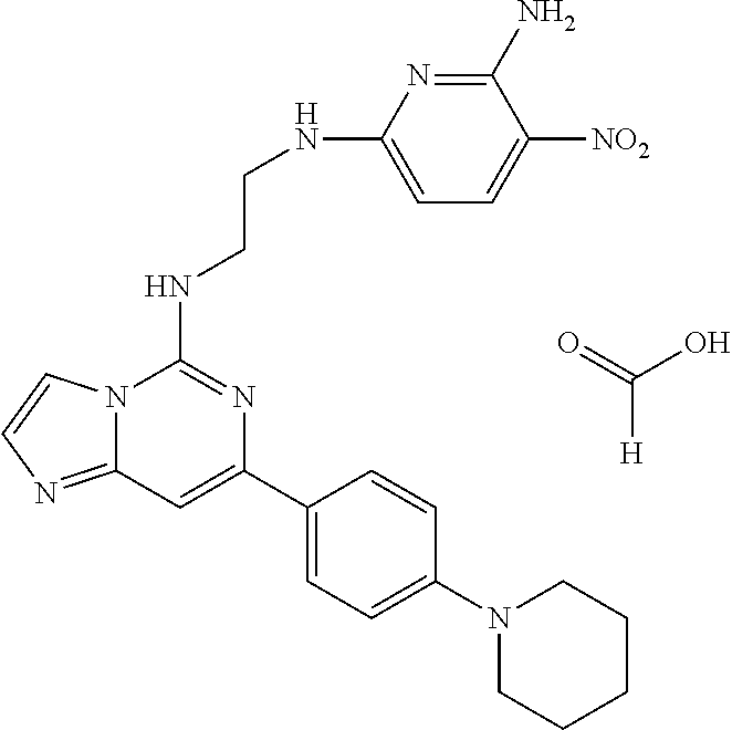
C12=NC=CN1C(NCCNC1=CC=C([NO2])C(N)=N1)=NC(C1=CC=C(N3CCCCC3)C=C1)=C2.O=C(O)[H]
